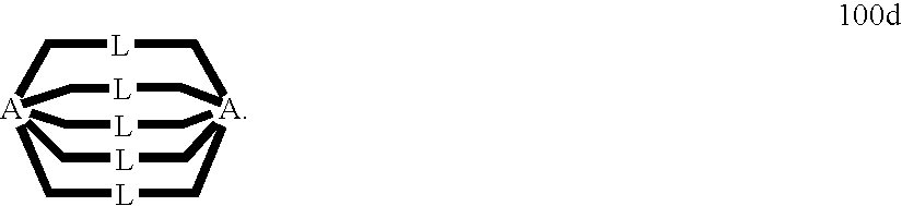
C1[L]C[A]234C[L]C[A]1(C[L]C2)(C[L]C3)C[L]C4
